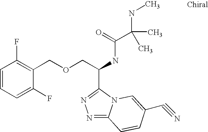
N1=C2N(C(C(COCC3=C(F)C=CC=C3F)NC(C(NC)(C)C)=O)=N1)C=C(C#N)C=C2
